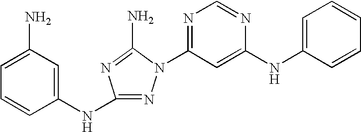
N1=C(NC2=CC(N)=CC=C2)N=C(N)N1C1=NC=NC(NC2=CC=CC=C2)=C1
